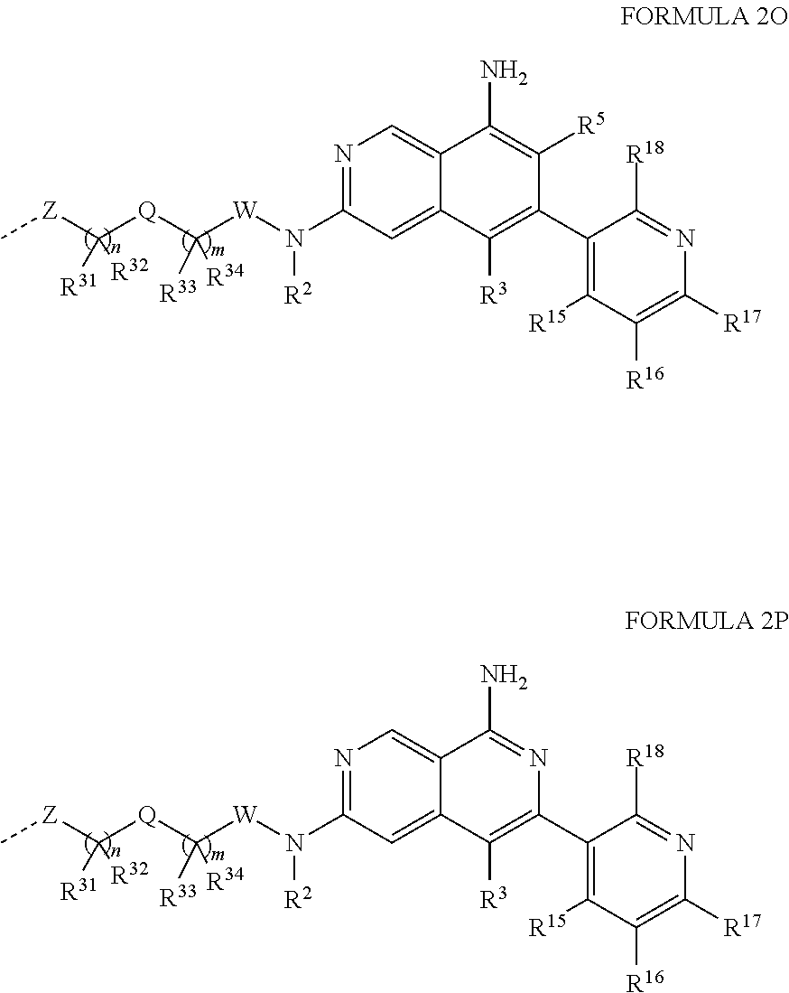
N1=C(N([R2])[W]C([Q]C([Z]C)([R31])[R32])([R33])[R34])C=C2C(=C1)C(N)=C([R5])C(C1=C([R15])C([R16])=C([R17])N=C1[R18])=C2[R3].N1=C(N([R2])[W]C([Q]C([Z]C)([R31])[R32])([R33])[R34])C=C2C(=C1)C(N)=NC(C1=C([R15])C([R16])=C([R17])N=C1[R18])=C2[R3]
